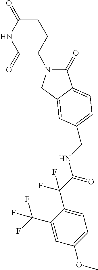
C1(=O)N(C2CCC(=O)NC2=O)CC2=CC(CNC(C(F)(F)C3=CC=C(OC)C=C3C(F)(F)F)=O)=CC=C12
